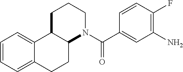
C1(N)=C(F)C=CC(C(N2CCCC3C2CCC2=CC=CC=C32)=O)=C1
